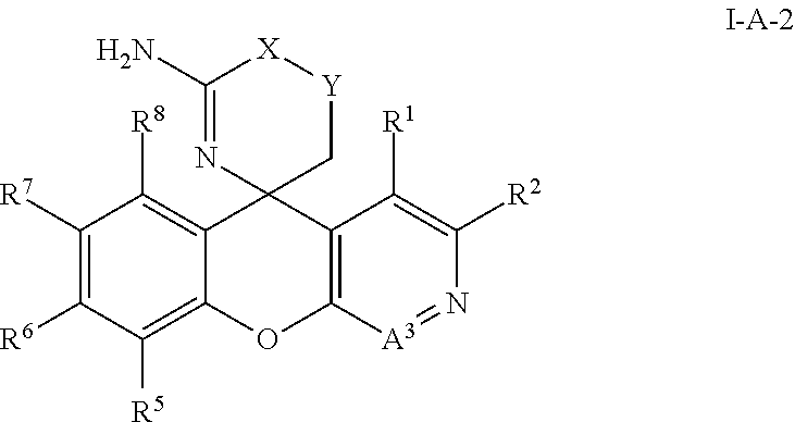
C1([R7])=C([R6])C([R5])=C2C(=C1[R8])C1(C3=C(O2)[A3]=NC([R2])=C3[R1])C[Y][X]C(N)=N1
